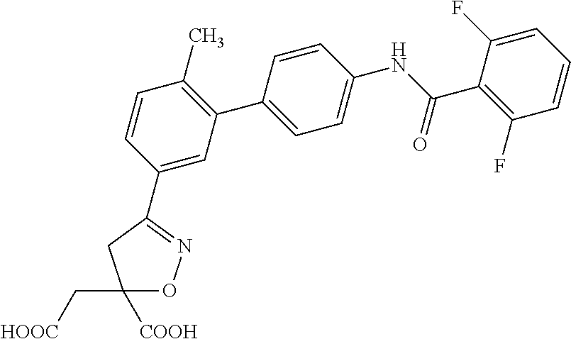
C1([COOH])(C[HOOC])ON=C(C2=CC(C3=CC=C(NC(C4=C(F)C=CC=C4F)=O)C=C3)=C(C)C=C2)C1
